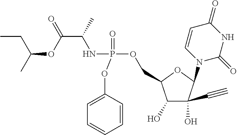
C1(OP(NC(C(=O)OC(C)CC)C)(=O)OCC2C(O)C(O)(C#C)C(N3C=CC(=O)NC3=O)O2)=CC=CC=C1
